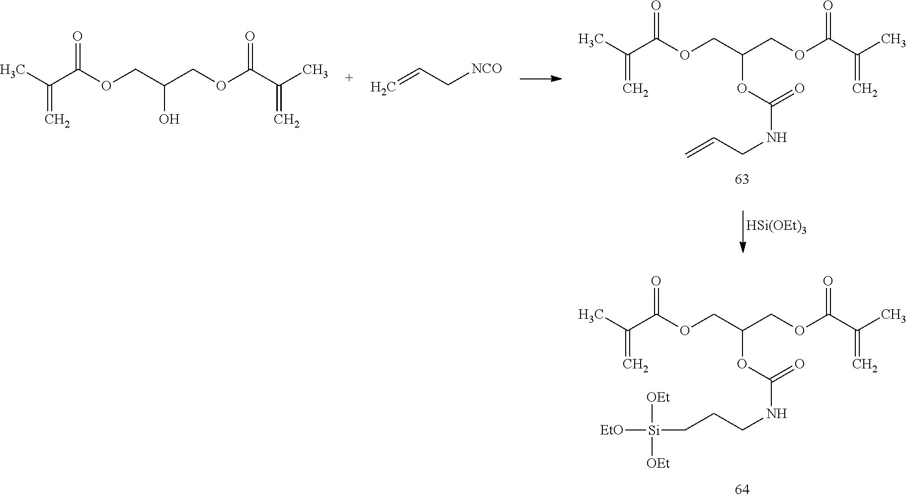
CC(C(OCC(COC(C(C)=C)=O)OC(=O)NCCC[Si]([EtO])([OEt])[OEt])=O)=C.[HSi(OEt)3].CC(C(OCC(COC(C(C)=C)=O)OC(=O)NCC=C)=O)=C.CC(C(OCC(COC(=O)C(=C)C)O)=O)=C.C=CC[NCO]
